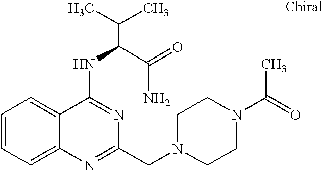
C1=CC=C2C(=C1)C(NC(C(N)=O)C(C)C)=NC(CN1CCN(C(=O)C)CC1)=N2
